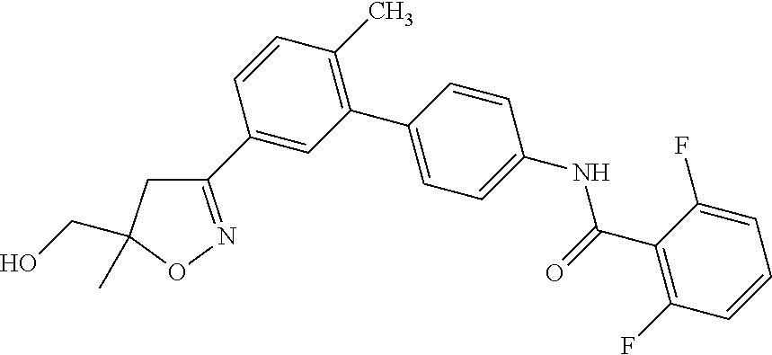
C1(C2=CC(C3=CC=C(NC(C4=C(F)C=CC=C4F)=O)C=C3)=C(C)C=C2)=NOC(CO)(C)C1
